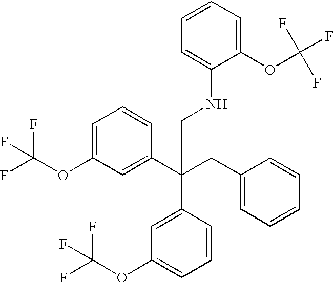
C1=C(OC(F)(F)F)C=C(C(CC2=CC=CC=C2)(C2=CC(OC(F)(F)F)=CC=C2)CNC2=CC=CC=C2OC(F)(F)F)C=C1
